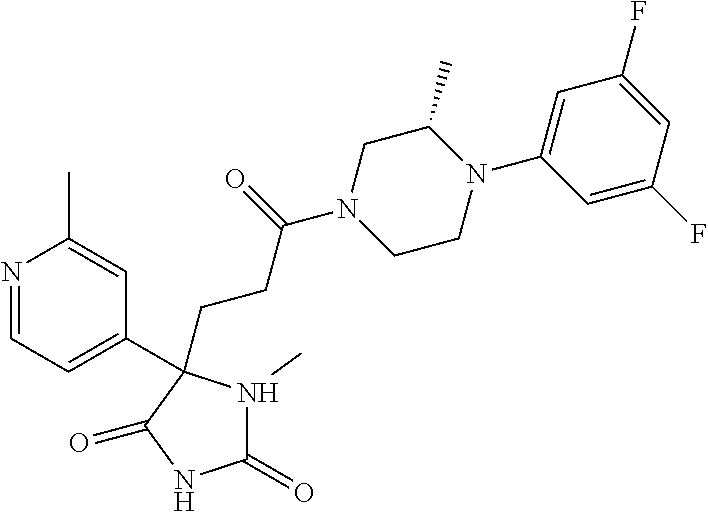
C1(=O)N(C)C(CCC(N2CCN(C3=CC(F)=CC(F)=C3)C(C)C2)=O)(C2=CC=NC(C)=C2)C(=O)N1
